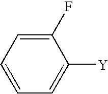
C1(F)=CC=CC=C1[Y]
